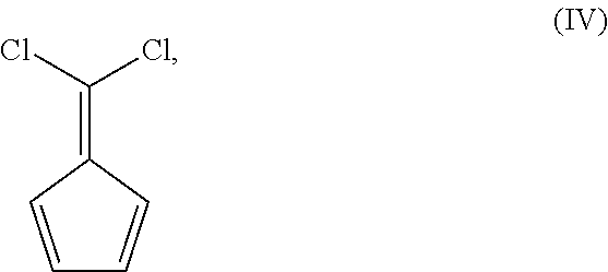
C1(=C(Cl)Cl)C=CC=C1
